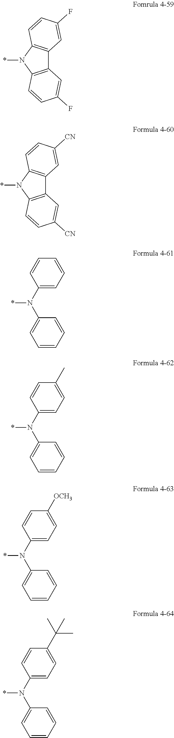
C12=C(N(*)C3=C1C=C(F)C=C3)C=CC(F)=C2.C12=C(N(*)C3=C1C=C([CN])C=C3)C=CC([CN])=C2.N(*)(C1=CC=CC=C1)C1=CC=CC=C1.N(*)(C1=CC=C(C)C=C1)C1=CC=CC=C1.N(*)(C1=CC=C([OCH3])C=C1)C1=CC=CC=C1.N(*)(C1=CC=C(C(C)(C)C)C=C1)C1=CC=CC=C1
